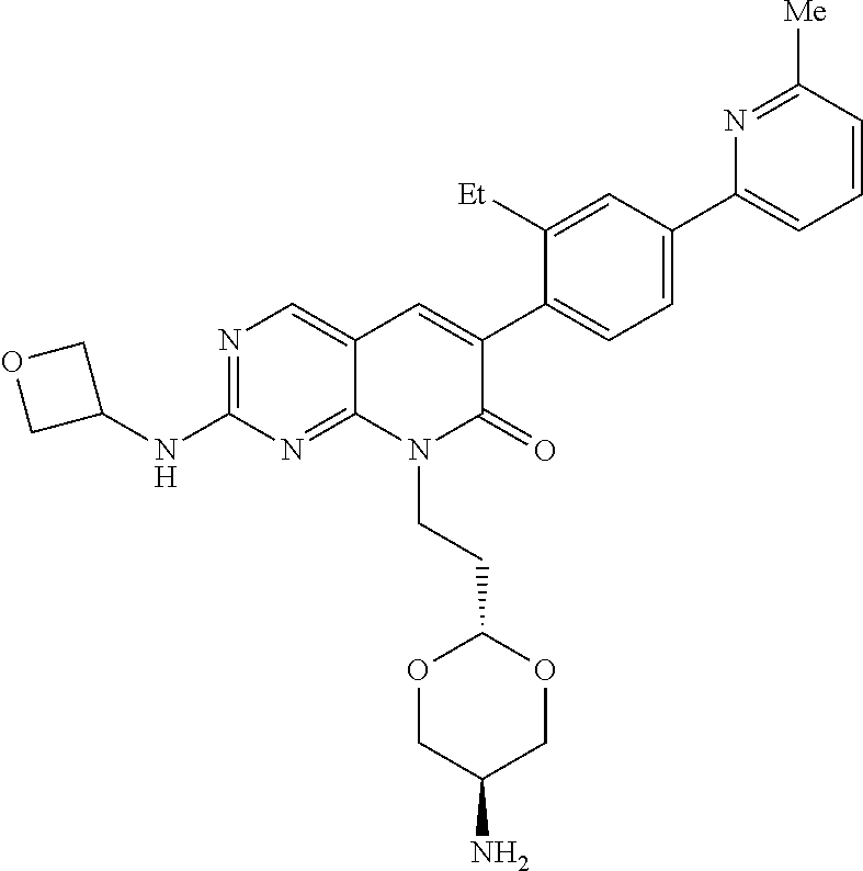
N1=C(NC2COC2)N=C2C(=C1)C=C(C1=CC=C(C3=CC=CC([Me])=N3)C=C1[Et])C(=O)N2CCC1OCC(N)CO1
